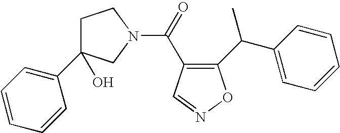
C1=CC=C(C2(O)CCN(C(=O)C3=C(C(C4=CC=CC=C4)C)ON=C3)C2)C=C1
